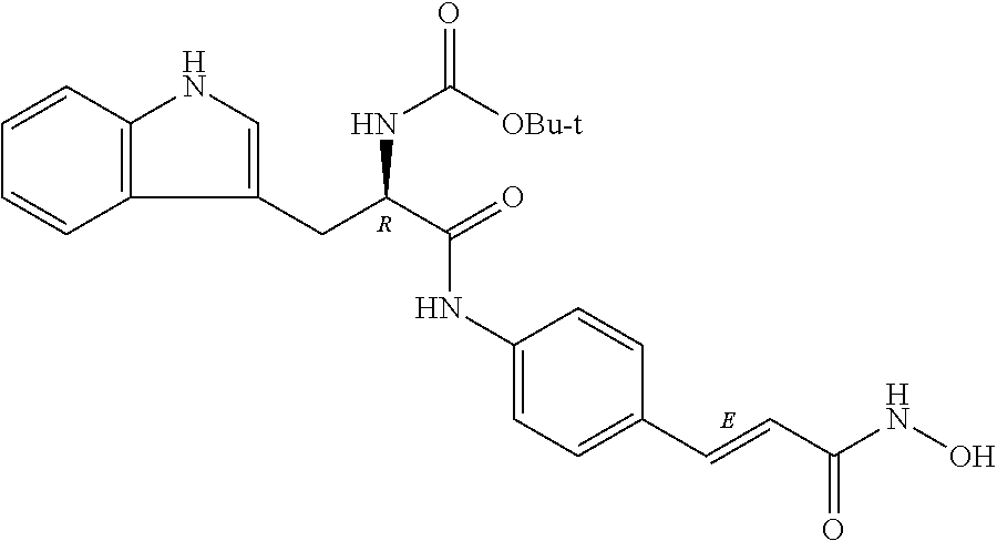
C1=CC2=C(C=C1)C(CC(C(=O)NC1=CC=C(C=CC(NO)=O)C=C1)NC(=O)[OBu-t])=CN2.[R]
